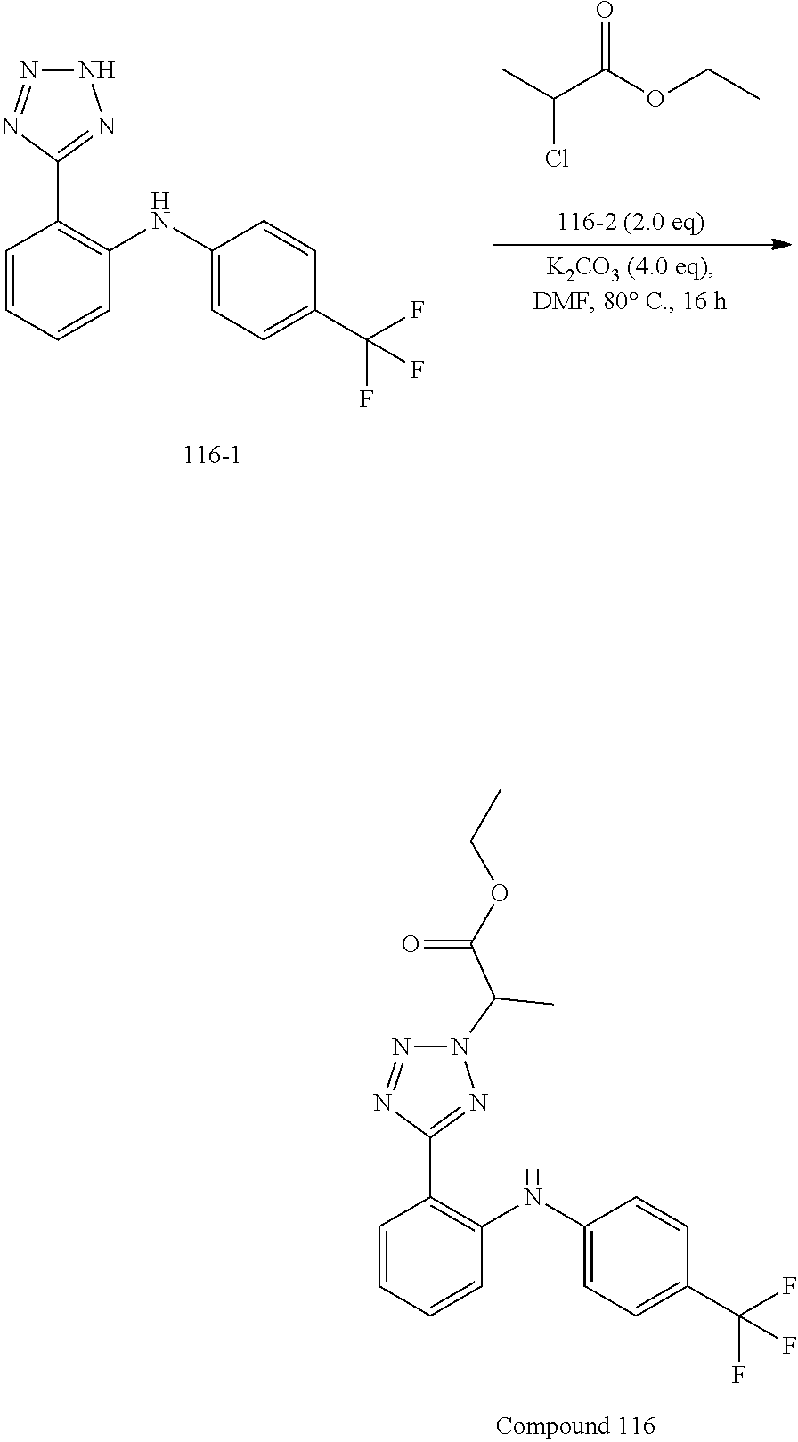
CC(C(OCC)=O)Cl.N1N=NC(C2=C(NC3=CC=C(C(F)(F)F)C=C3)C=CC=C2)=N1.N1(C(C(OCC)=O)C)N=NC(C2=C(NC3=CC=C(C(F)(F)F)C=C3)C=CC=C2)=N1
